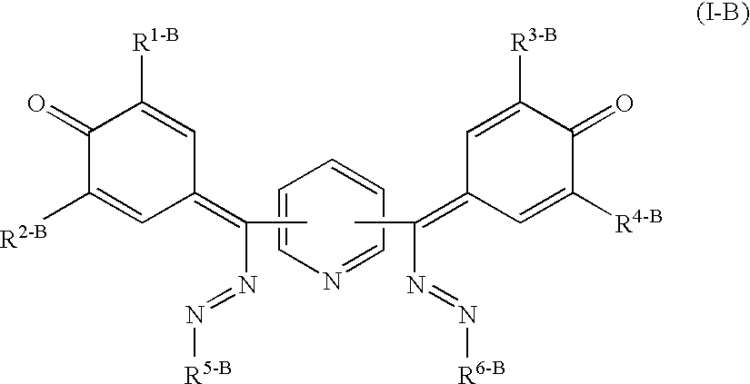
C1(=O)C([R2-B])=CC(=C(N=N[R5-B])C)C=C1[R1-B].N(=N[R6-B])C(=C1C=C([R4-B])C(=O)C([R3-B])=C1)C.C1=CN=CC=C1
